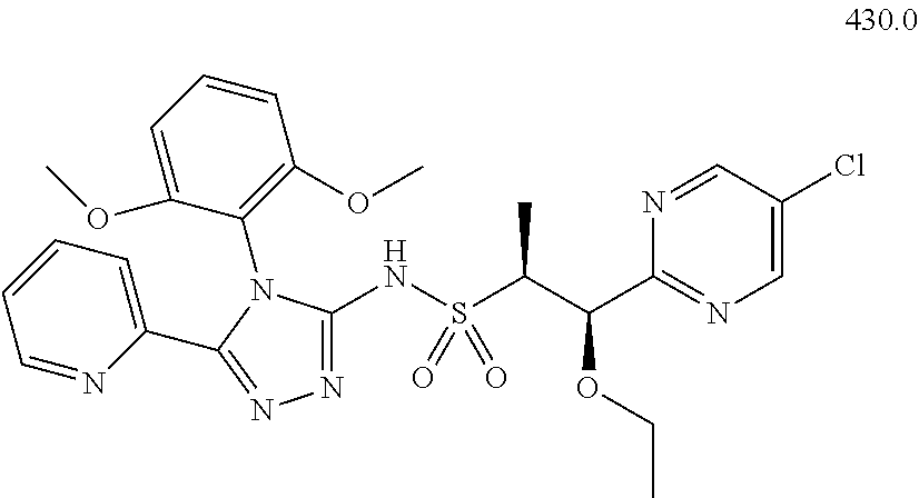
N(S(C(C(C1=NC=C(Cl)C=N1)OCC)C)(=O)=O)C1=NN=C(C2=CC=CC=N2)N1C1=C(OC)C=CC=C1OC
